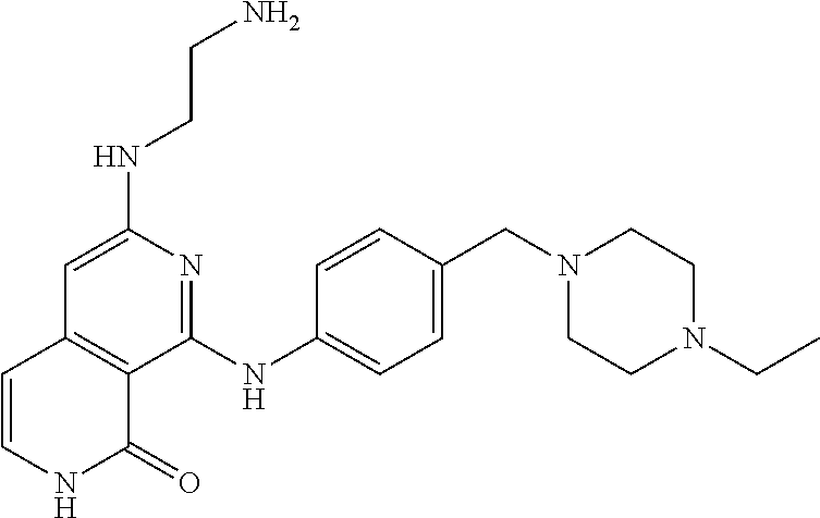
N(C1=CC2=C(C(NC3=CC=C(CN4CCN(CC)CC4)C=C3)=N1)C(=O)NC=C2)CCN
